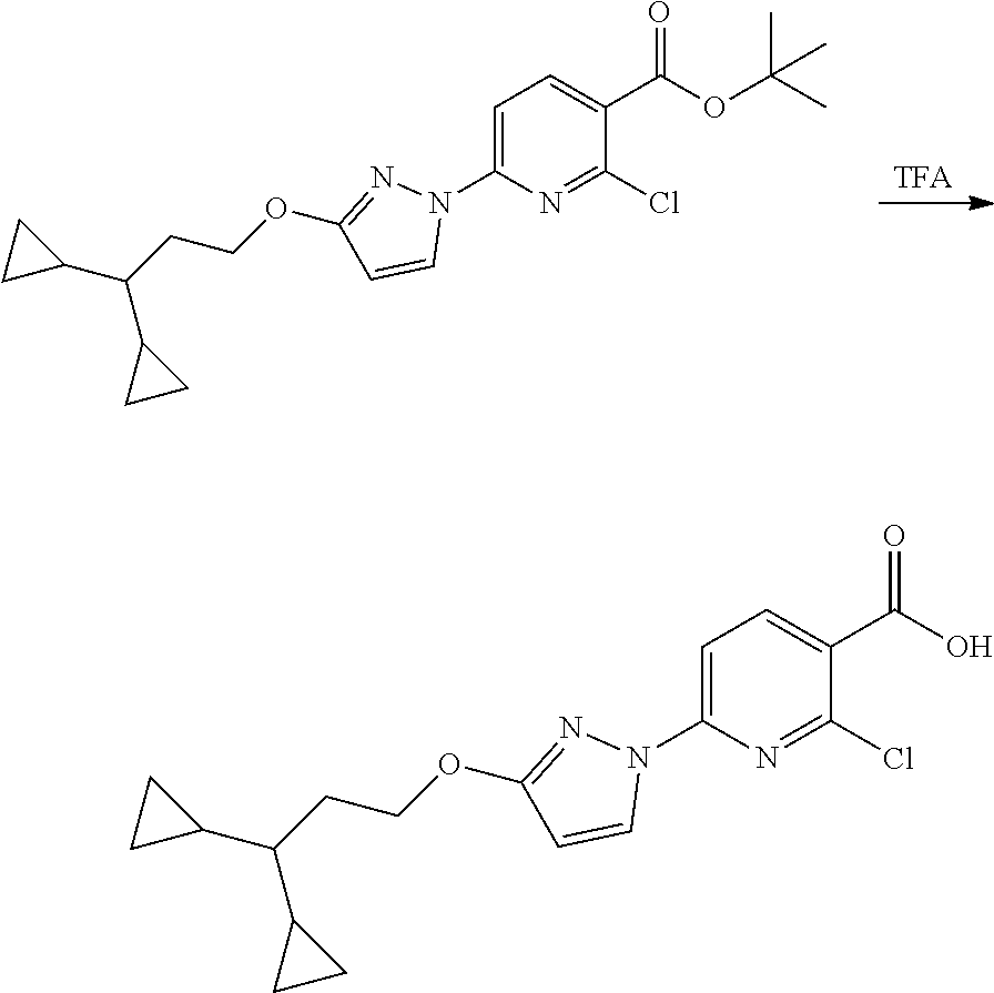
[TFA].O(CCC(C1CC1)C1CC1)C1=NN(C2=CC=C(C(=O)OC(C)(C)C)C(Cl)=N2)C=C1.O(CCC(C1CC1)C1CC1)C1=NN(C2=CC=C(C(=O)O)C(Cl)=N2)C=C1
